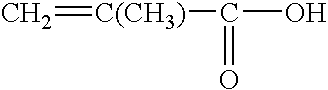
C=[C(CH3)]C(=O)O
